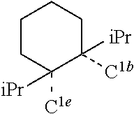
[iPr]C1([C1e])CCCCC1([C1b])[iPr]
